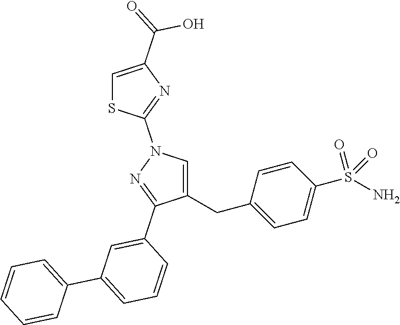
C1=C(CC2=CC=C(S(N)(=O)=O)C=C2)C(C2=CC(C3=CC=CC=C3)=CC=C2)=NN1C1=NC(C(O)=O)=CS1
